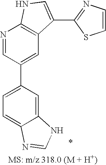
C1=C(C2=CC3=C(N=C2)NC=C3C2=NC=CS2)C=C2C(=C1)N=CN2
